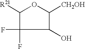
[R21]C1OC([CH2OH])C(O)C1(F)F
